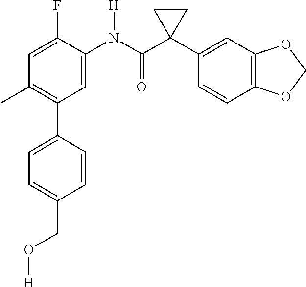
C1=C(N(C(C2(C3=CC4=C(C=C3)OCO4)CC2)=O)[H])C(F)=CC(C)=C1C1=CC=C(CO[H])C=C1
